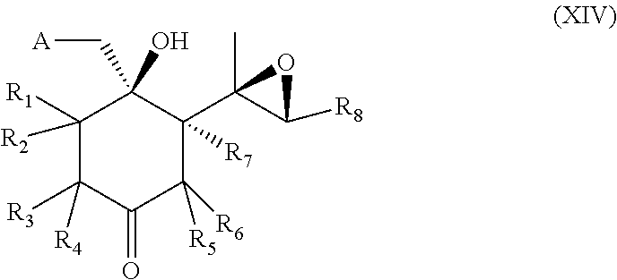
C1([R2])([R1])C([R3])([R4])C(=O)C([R5])([R6])C([R7])(C2(C)C([R8])O2)C1(O)C[A]
